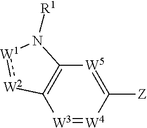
[W3]1=[W4]C([Z])=[W5]C2=C1[W2]:[W1]N2[R1]
